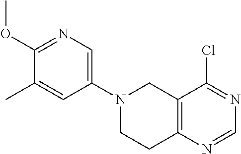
C1(N2CCC3=C(C2)C(Cl)=NC=N3)=CN=C(OC)C(C)=C1
